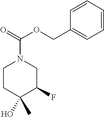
C1=CC=CC(COC(N2CCC(C)(O)C(F)C2)=O)=C1
